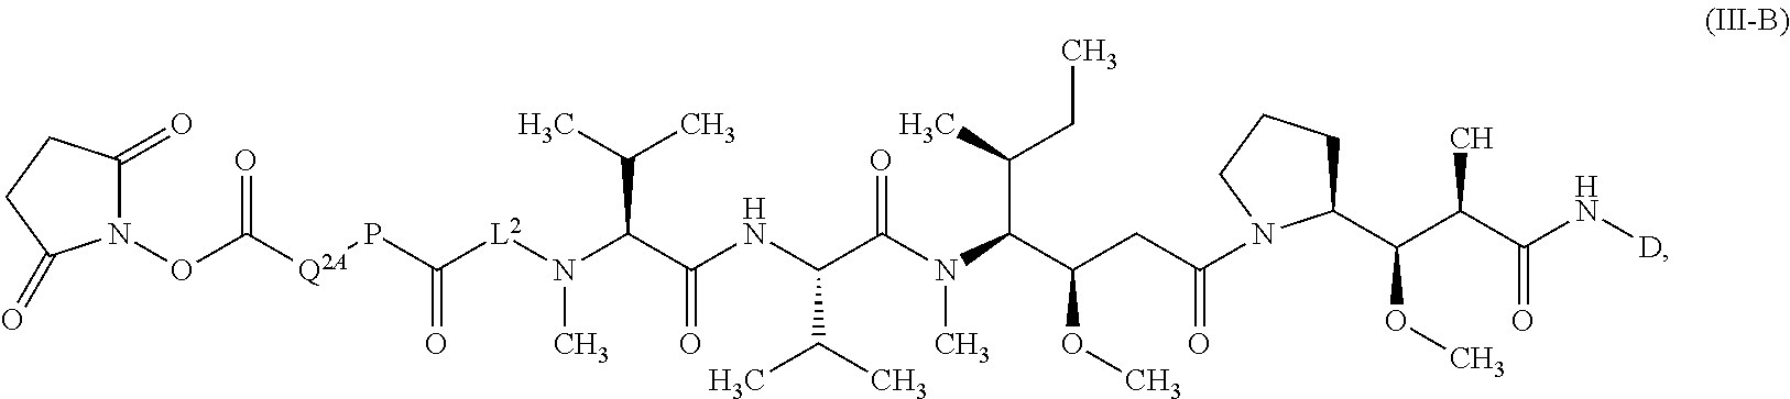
P(C([L2]N(C(C(NC(C(N(C(C(CC(=O)N1CCCC1C(C(C(N[D])=O)C)OC)OC)C(C)CC)C)=O)C(C)C)=O)C(C)C)C)=O)[Q2A]C(=O)ON1C(=O)CCC1=O
